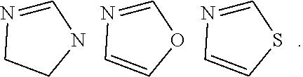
C1=NCCN1.C1=NC=CO1.C1=NC=CS1
